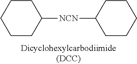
C1CC([NCN]C2CCCCC2)CCC1
